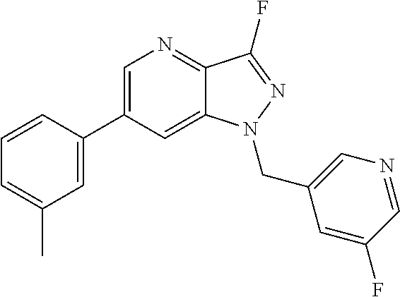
C1(C2=CC(C)=CC=C2)=CN=C2C(=C1)N(CC1=CN=CC(F)=C1)N=C2F
